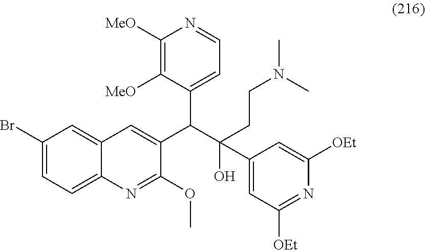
C1(Br)=CC=C2C(=C1)C=C(C(C(O)(CCN(C)C)C1=CC([OEt])=NC([OEt])=C1)C1=CC=NC([MeO])=C1[MeO])C(OC)=N2
